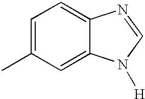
C1=C(C)C=C2C(=C1)N=CN2[H]
